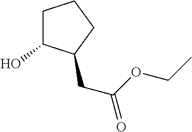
C(C(=O)OCC)C1C(O)CCC1
